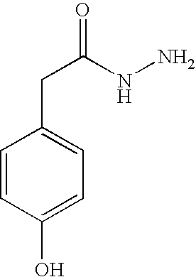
C1=CC(O)=CC=C1CC(NN)=O
